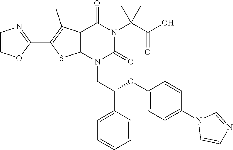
C12=C(N(CC(C3=CC=CC=C3)OC3=CC=C(N4C=CN=C4)C=C3)C(=O)N(C(C(O)=O)(C)C)C1=O)SC(C1=NC=CO1)=C2C
